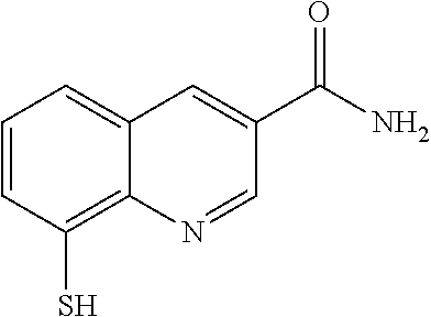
C1=CC(S)=C2C(=C1)C=C(C(N)=O)C=N2
